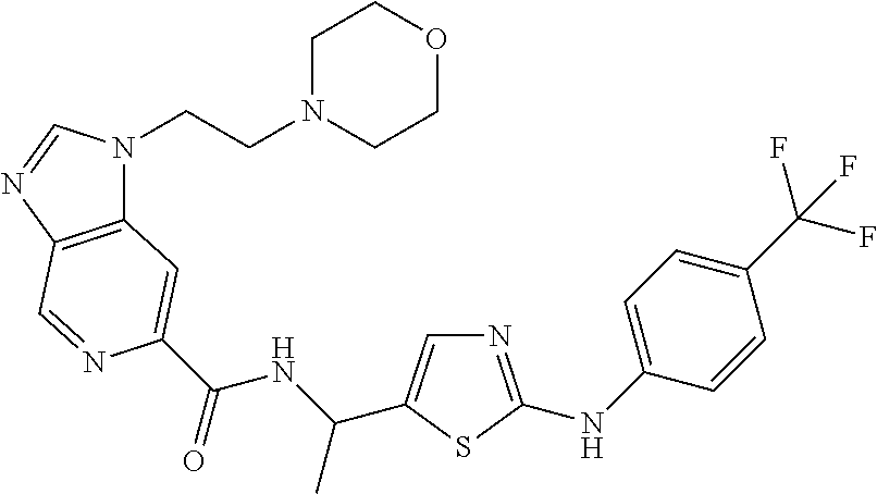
C12=C(N=CN1CCN1CCOCC1)C=NC(C(=O)NC(C)C1=CN=C(NC3=CC=C(C(F)(F)F)C=C3)S1)=C2
